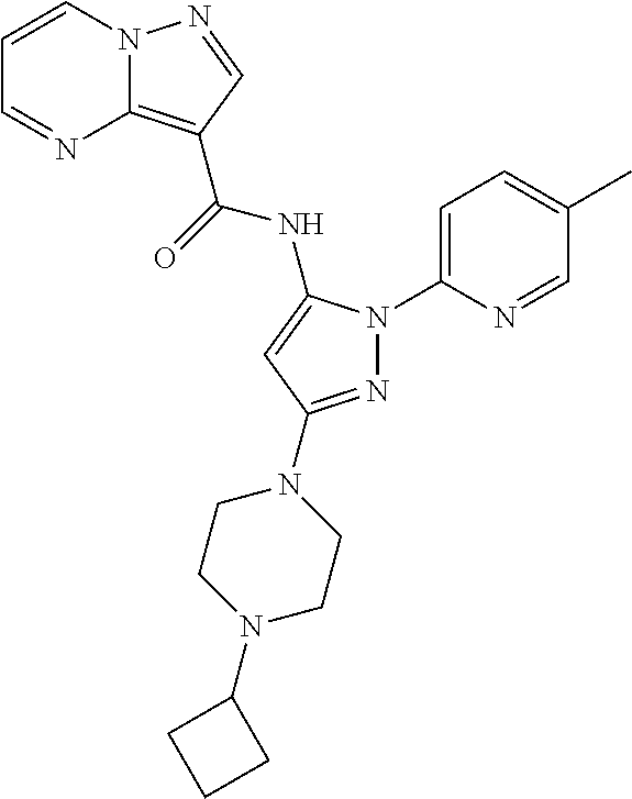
C12=C(C(=O)NC3=CC(N4CCN(C5CCC5)CC4)=NN3C3=CC=C(C)C=N3)C=NN1C=CC=N2
